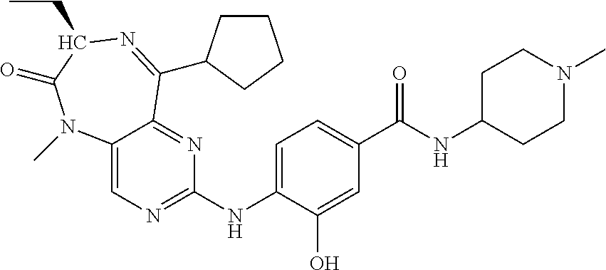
C12=CN=C(NC3=CC=C(C(NC4CCN(C)CC4)=O)C=C3O)N=C1C(C1CCCC1)=NC(CC)C(=O)N2C
